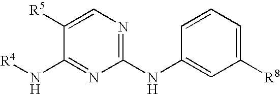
C1(NC2=CC([R8])=CC=C2)=NC=C([R5])C(N[R4])=N1
